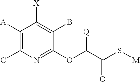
C1([A])=C(C)N=C(OC(C(S[M])=O)[Q])C(B)=C1[X]
